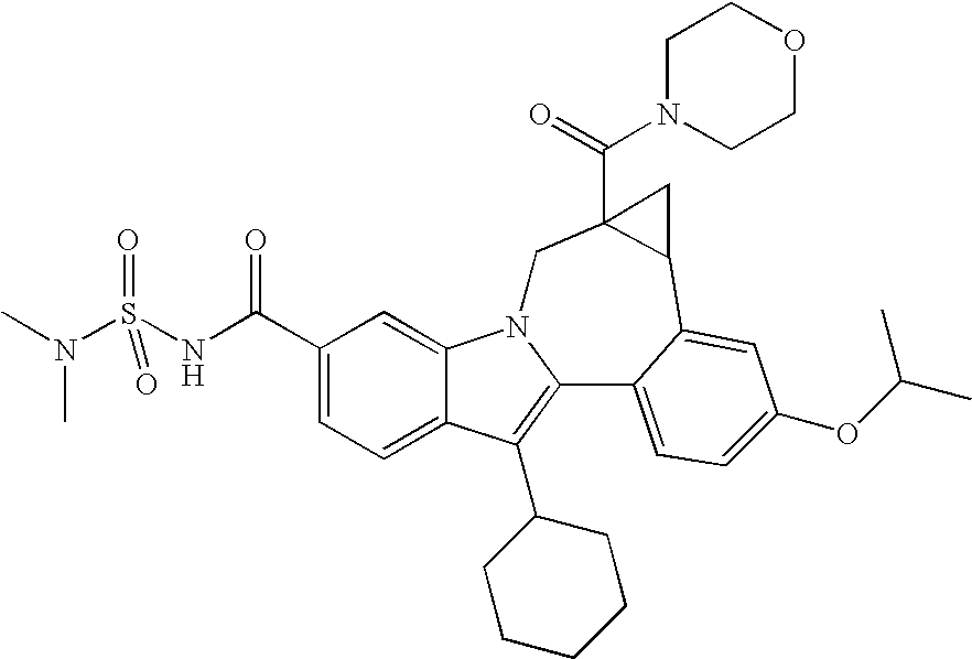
C1(C(NS(N(C)C)(=O)=O)=O)=CC=C2C(=C1)N1C(=C2C2CCCCC2)C2=CC=C(OC(C)C)C=C2C2C(C(N3CCOCC3)=O)(C1)C2
